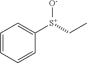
C1=CC=CC([S+](CC)[O-])=C1
